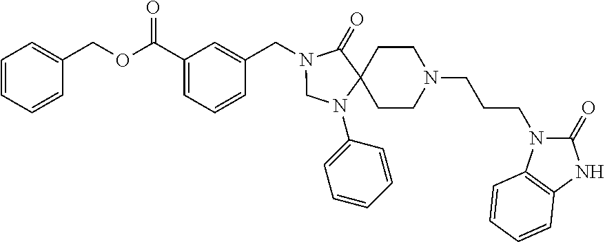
N1(CC2=CC(C(OCC3=CC=CC=C3)=O)=CC=C2)CN(C2=CC=CC=C2)C2(C1=O)CCN(CCCN1C(=O)NC3=C1C=CC=C3)CC2
